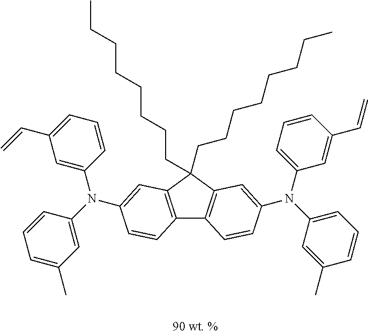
C1=C(C)C=C(N(C2=CC(C=C)=CC=C2)C2=CC3=C(C4=C(C3(CCCCCCCC)CCCCCCCC)C=C(N(C3=CC=CC(C=C)=C3)C3=CC=CC(C)=C3)C=C4)C=C2)C=C1
